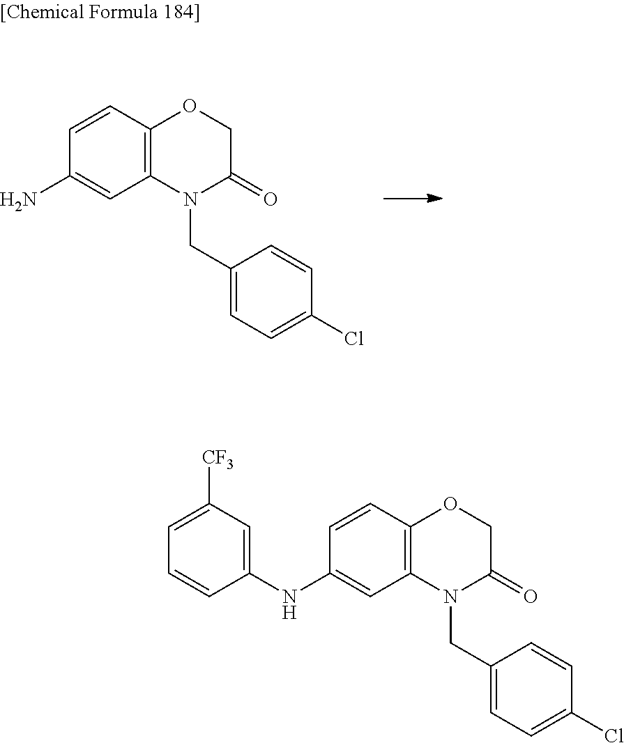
C1=CC2=C(C=C1NC1=CC([CF3])=CC=C1)N(CC1=CC=C(Cl)C=C1)C(=O)CO2.C1=CC2=C(C=C1N)N(CC1=CC=C(Cl)C=C1)C(=O)CO2
